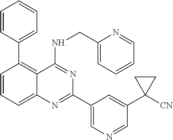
C1=CC=C2C(=C1C1=CC=CC=C1)C(NCC1=CC=CC=N1)=NC(C1=CN=CC(C3([CN])CC3)=C1)=N2
